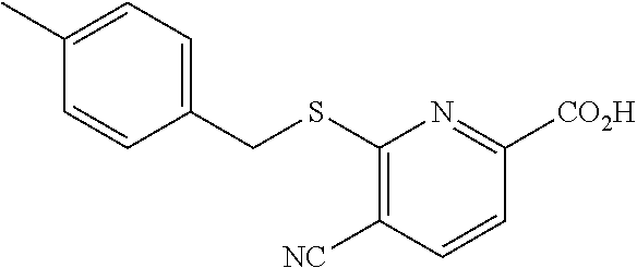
C1(C)=CC=C(CSC2=C([NC])C=CC([CO2H])=N2)C=C1
